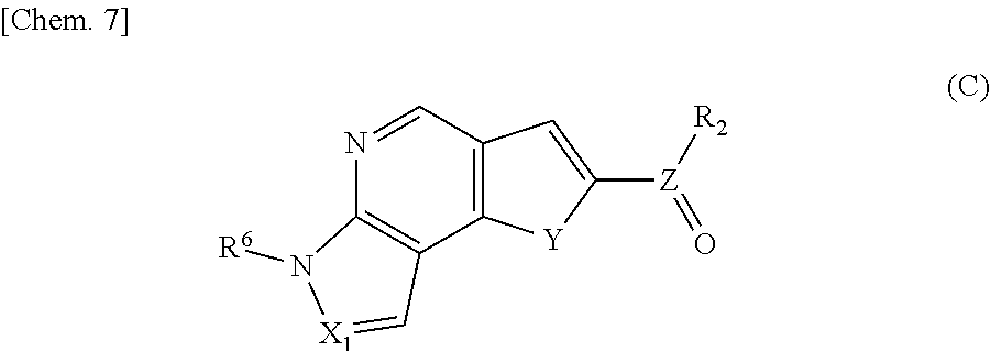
C12=C(C3=C(N=C1)N([R6])[X1]=C3)[Y]C([Z](=O)[R2])=C2
